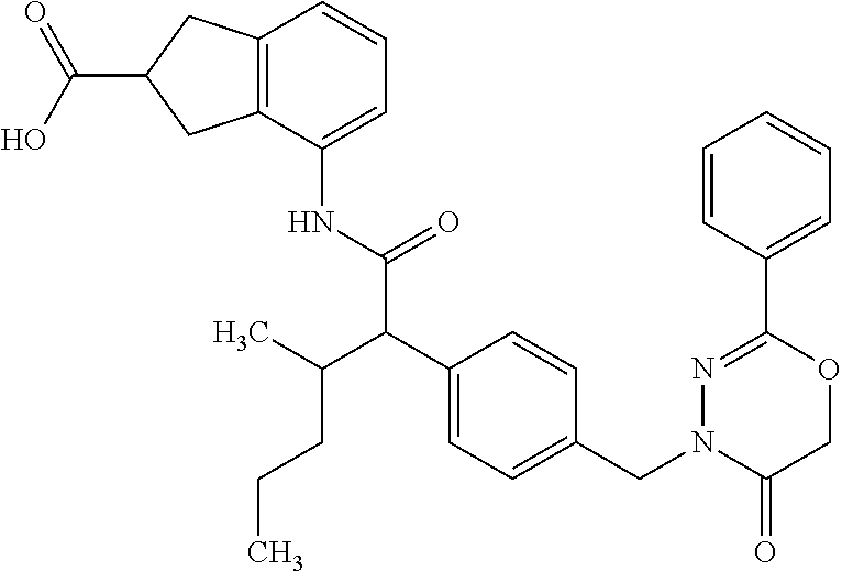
C1(NC(C(C2=CC=C(CN3C(=O)COC(C4=CC=CC=C4)=N3)C=C2)C(CCC)C)=O)=CC=CC2=C1CC(C(O)=O)C2
